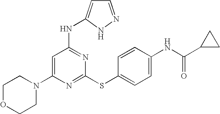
C1OCCN(C2=CC(NC3=CC=NN3)=NC(SC3=CC=C(NC(=O)C4CC4)C=C3)=N2)C1
